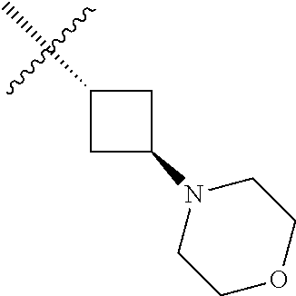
CC1CC(N2CCOCC2)C1
